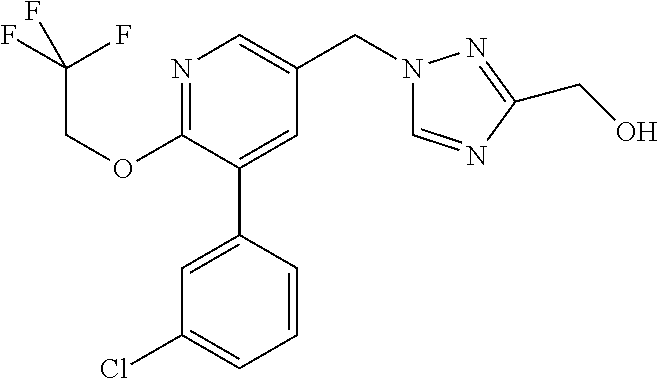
C1(OCC(F)(F)F)=NC=C(CN2C=NC(CO)=N2)C=C1C1=CC(Cl)=CC=C1
